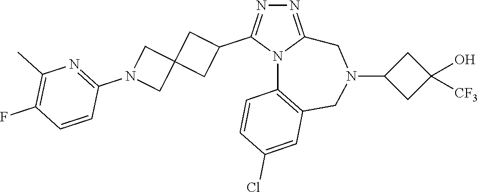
N1=C2N(C(C3CC4(C3)CN(C3=NC(C)=C(F)C=C3)C4)=N1)C1=C(CN(C3CC(O)([CF3])C3)C2)C=C(Cl)C=C1
